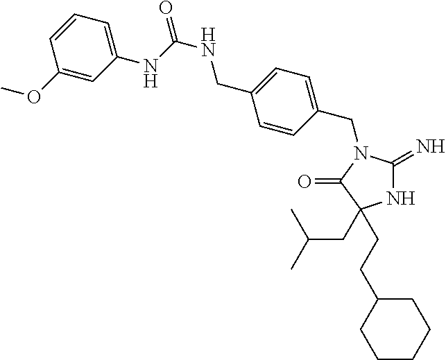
N1C(=N)N(CC2=CC=C(CNC(=O)NC3=CC=CC(OC)=C3)C=C2)C(=O)C1(CC(C)C)CCC1CCCCC1
